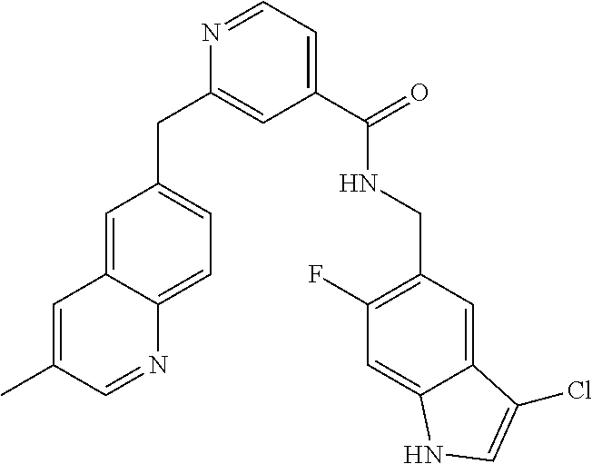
C1=C2C(=CC=C1CC1=CC(C(=O)NCC3=C(F)C=C4C(=C3)C(Cl)=CN4)=CC=N1)N=CC(C)=C2
